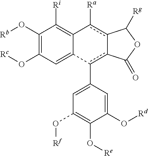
C1(O[Rb])=C(O[Rc])C=C2C(=C1[Ri])c([Ra])c1-c(c2C2=CC(O[Rf])=C(O[Re])C(O[Rd])=C2)C(=O)OC1[Rg]
